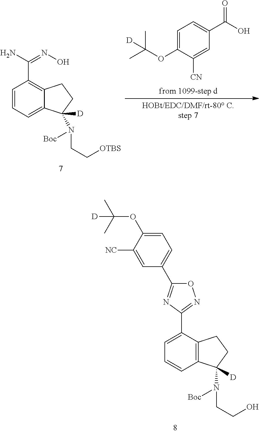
C1=CC=C2C(=C1C(=NO)N)CCC2(N([Boc])CC[OTBS])[D].C1=C(OC(C)(C)[D])C([CN])=CC(C(=O)O)=C1.C1=C(C2=NOC(C3=CC=C(OC(C)(C)[D])C([NC])=C3)=N2)C2=C(C=C1)C(N([Boc])CCO)([D])CC2
